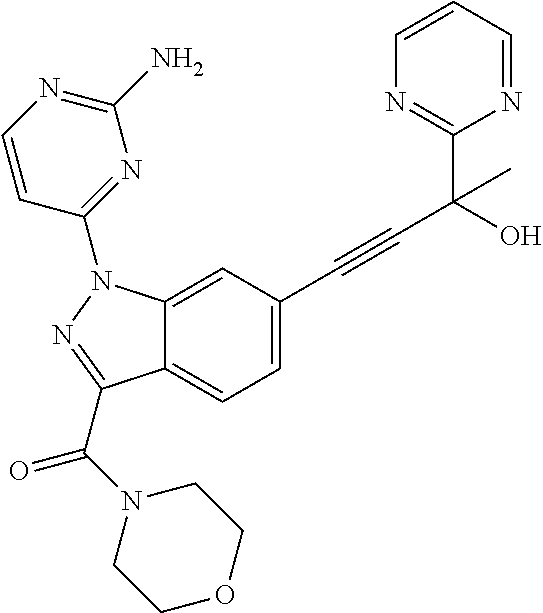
C12=CC(C#CC(C3=NC=CC=N3)(O)C)=CC=C1C(C(N1CCOCC1)=O)=NN2C1=NC(N)=NC=C1
